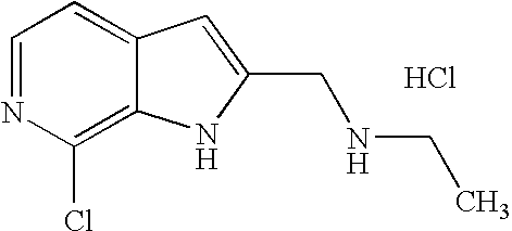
C1=NC(Cl)=C2C(=C1)C=C(CNCC)N2.Cl
